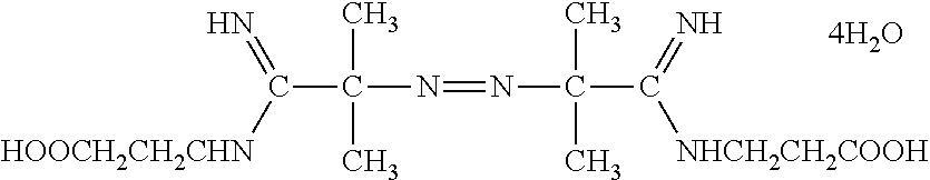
C(C(C)(C)N=NC(C)(C)C(=N)[NHCH2CH2COOH])([HOOCH2CH2CHN])=N
